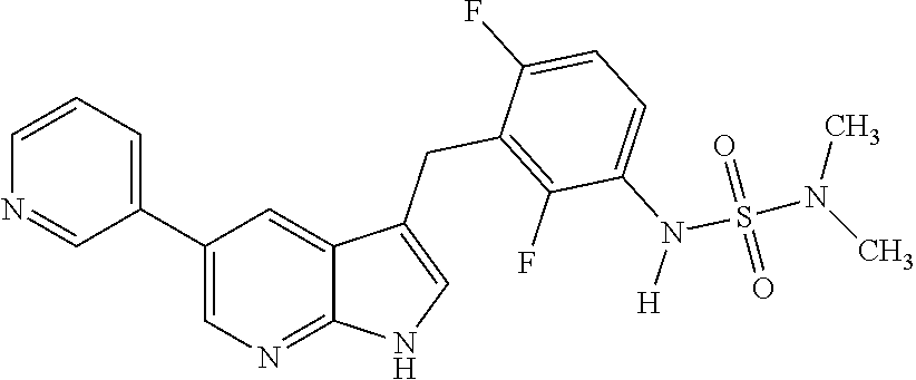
C1(C2=CC=CN=C2)=CN=C2C(=C1)C(CC1=C(F)C(N([H])S(=O)(=O)N(C)C)=CC=C1F)=CN2
